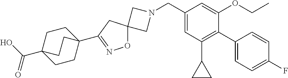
N1(CC2=CC(C3CC3)=C(C3=CC=C(F)C=C3)C(OCC)=C2)CC2(C1)ON=C(C13CCC(C(=O)O)(CC1)CC3)C2
